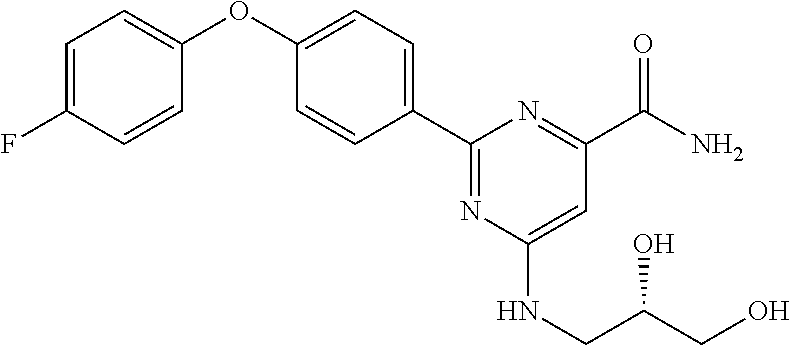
C1=C(F)C=CC(OC2=CC=C(C3=NC(NCC(CO)O)=CC(C(N)=O)=N3)C=C2)=C1
